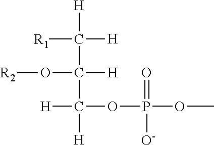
[R1]C([H])([H])C(O[R2])([H])C([H])(OP(OC)(=O)[O-])[H]
